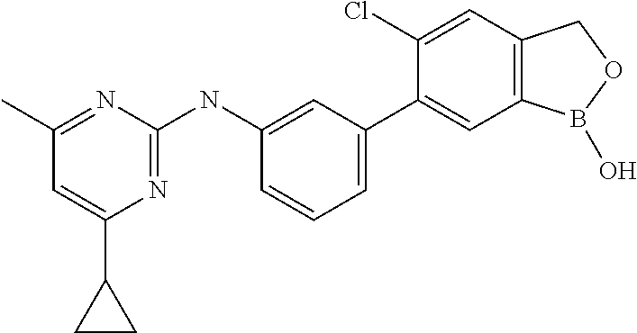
C1(NC2=NC(C3CC3)=CC(C)=N2)=CC(C2=CC3=C(C=C2Cl)COB3O)=CC=C1
